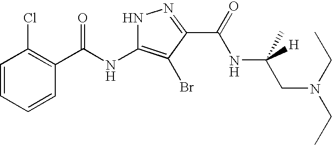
C1=CC=CC(C(NC2=C(Br)C(C(=O)NC([H])(C)CN(CC)CC)=NN2)=O)=C1Cl
